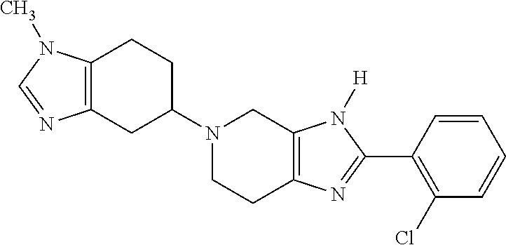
C12=C(CC(N3CCC4=C(C3)N([H])C(C3=C(Cl)C=CC=C3)=N4)CC1)N=CN2C
